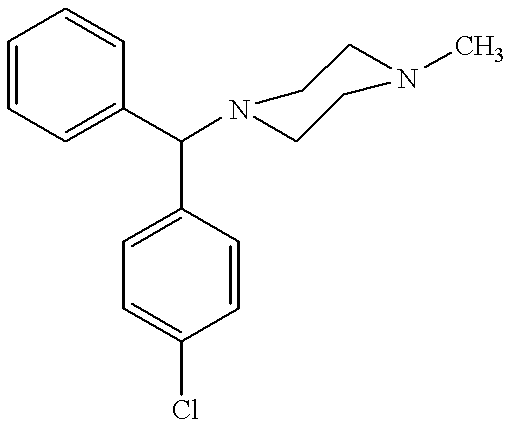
C1=CC=CC=C1C(C1=CC=C(Cl)C=C1)N1CCN(C)CC1
